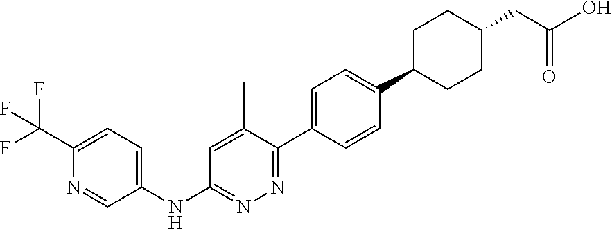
C1(C(F)(F)F)=CC=C(NC2=NN=C(C3=CC=C(C4CCC(CC(O)=O)CC4)C=C3)C(C)=C2)C=N1
